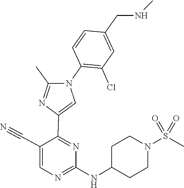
C1(NC2CCN(S(=O)(=O)C)CC2)=NC=C(C#N)C(C2=CN(C3=C(Cl)C=C(CNC)C=C3)C(C)=N2)=N1
